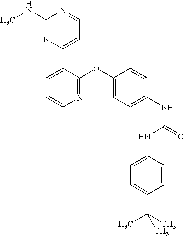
C1(NC)=NC(C2=CC=CN=C2OC2=CC=C(NC(=O)NC3=CC=C(C(C)(C)C)C=C3)C=C2)=CC=N1
